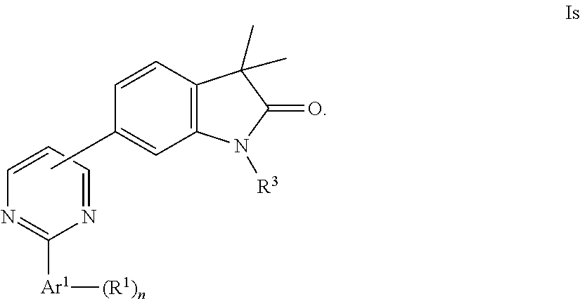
[Ar1]([(R1)n])C1=NC=CC=N1.CC1=CC2=C(C=C1)C(C)(C)C(=O)N2[R3]
